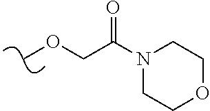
O(C)CC(N1CCOCC1)=O
